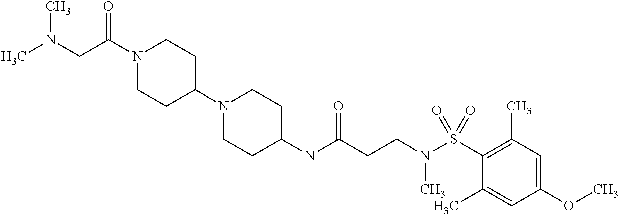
CN(CC(N1CCC(N2CCC(NC(CCN(S(C3=C(C)C=C(OC)C=C3C)(=O)=O)C)=O)CC2)CC1)=O)C
